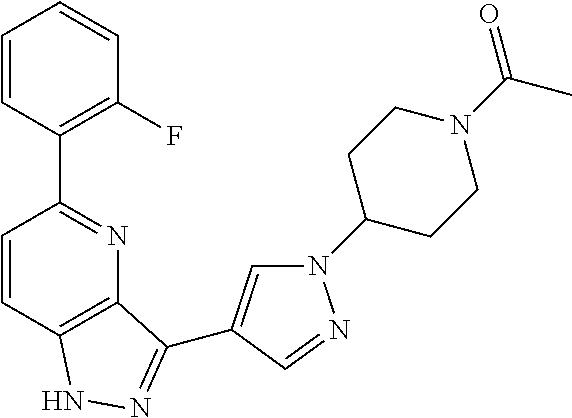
C1=CC(C2=NC3=C(C=C2)NN=C3C2=CN(C3CCN(C(C)=O)CC3)N=C2)=C(F)C=C1
